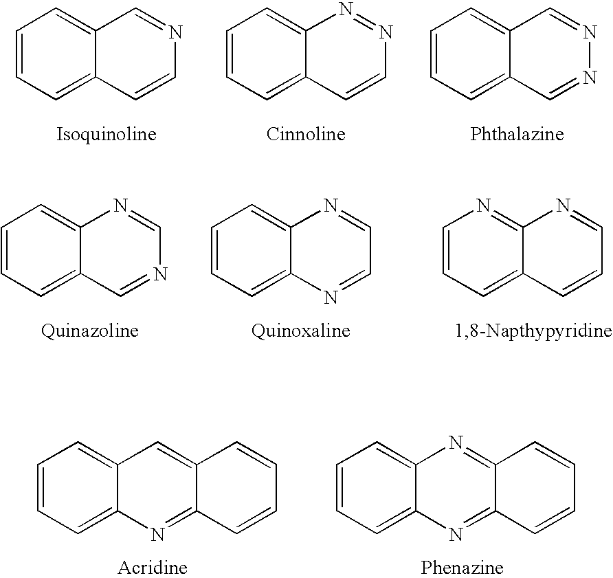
C12=CC=CC=C1C=NC=C2.C12=CC=CC=C1N=NC=C2.C12=CC=CC=C1C=NN=C2.C12=CC=CC=C1N=CN=C2.C12=CC=CC=C1N=CC=N2.C12=CC=CN=C1N=CC=C2.C12=CC=CC=C1C=C1C(=N2)C=CC=C1.C12=CC=CC=C1N=C1C(=N2)C=CC=C1
